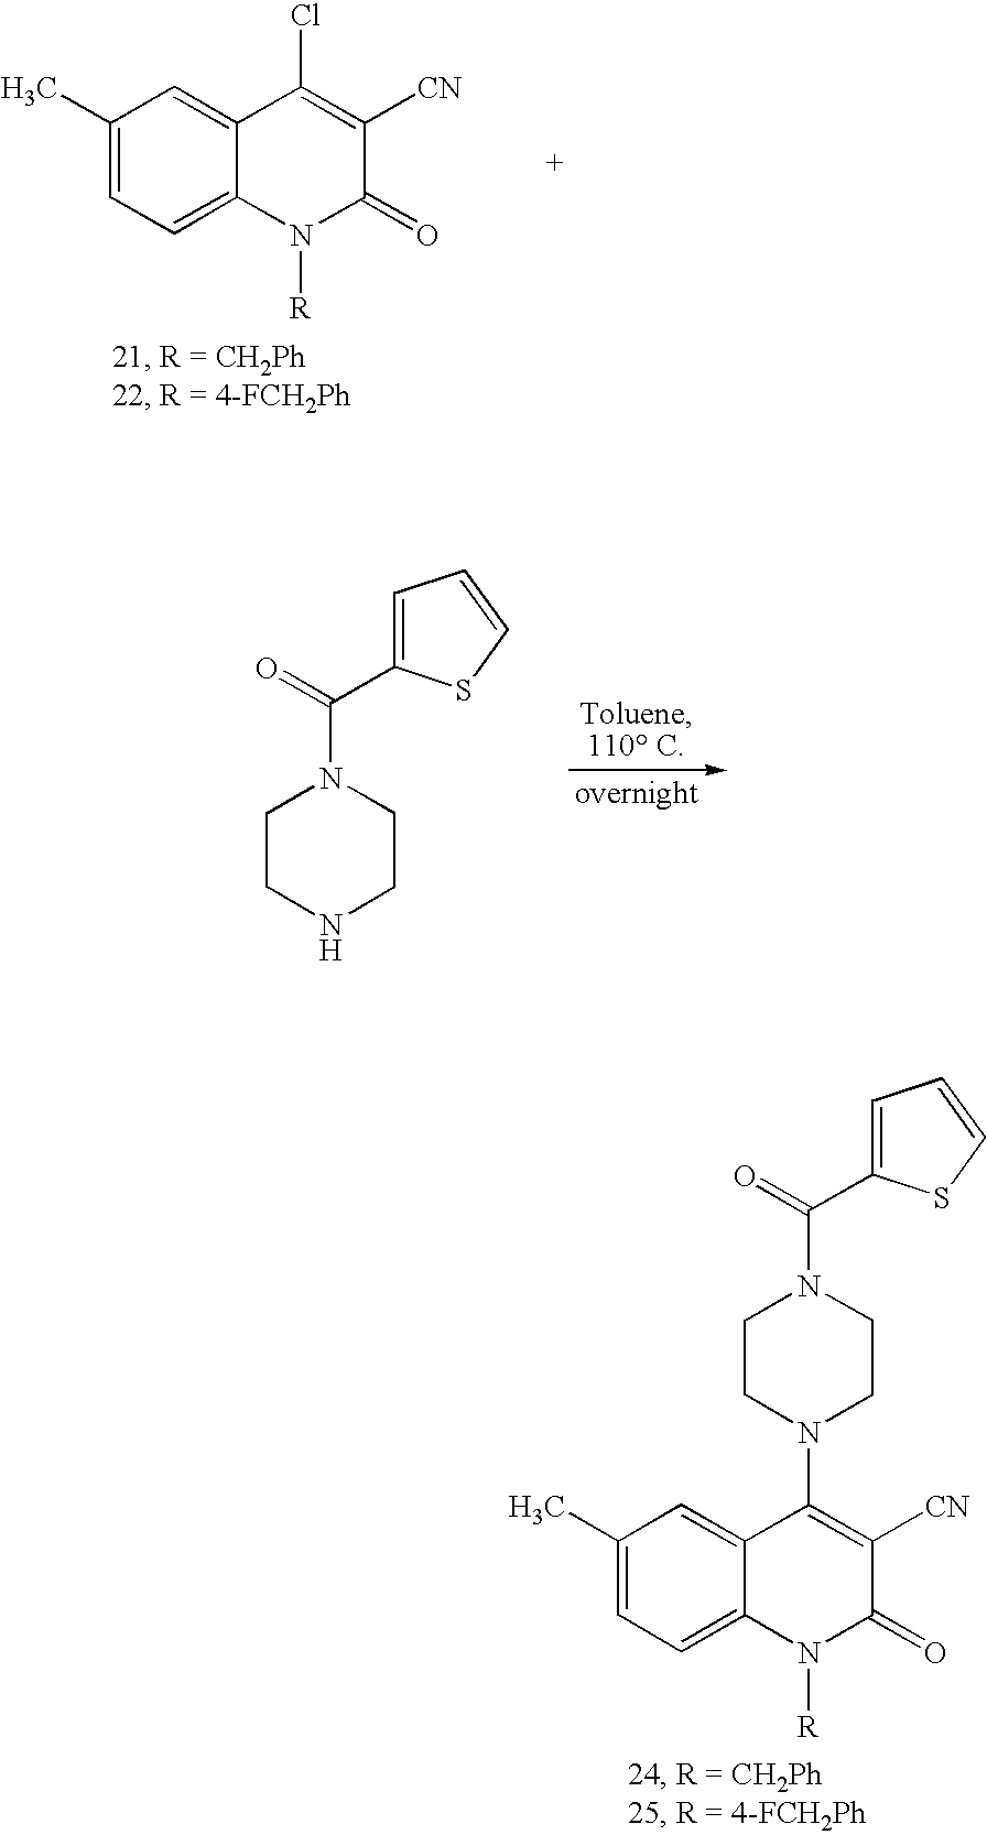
C1(C)=CC=C2C(=C1)C(Cl)=C([CN])C(=O)N2[R].C1CNCCN1C(=O)C1=CC=CS1.C1(N2CCN(C(=O)C3=CC=CS3)CC2)=C([CN])C(=O)N([R])C2=CC=C(C)C=C12
